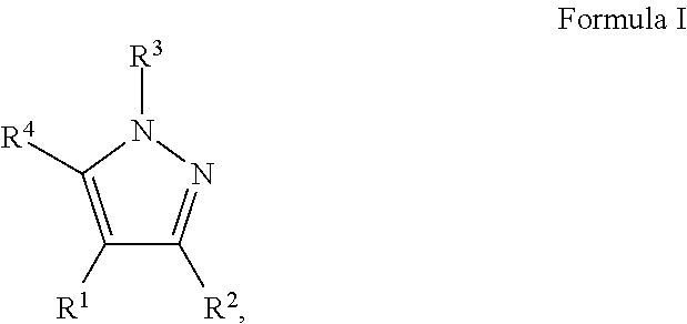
C1([R1])=C([R4])N([R3])N=C1[R2]
